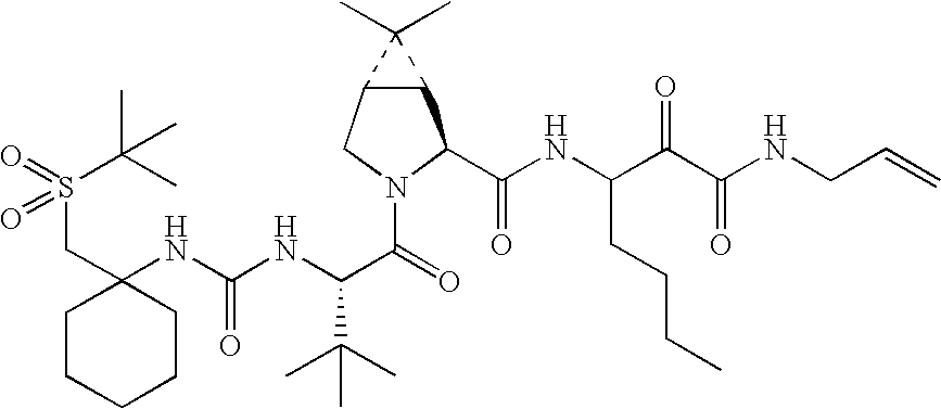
C(C1(NC(NC(C(=O)N2CC3C(C2C(NC(C(C(NCC=C)=O)=O)CCCC)=O)C3(C)C)C(C)(C)C)=O)CCCCC1)S(C(C)(C)C)(=O)=O
